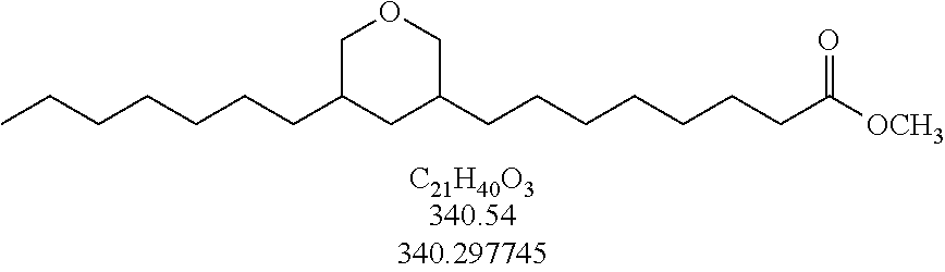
CCCCCCCC1CC(CCCCCCCC([OCH3])=O)COC1
